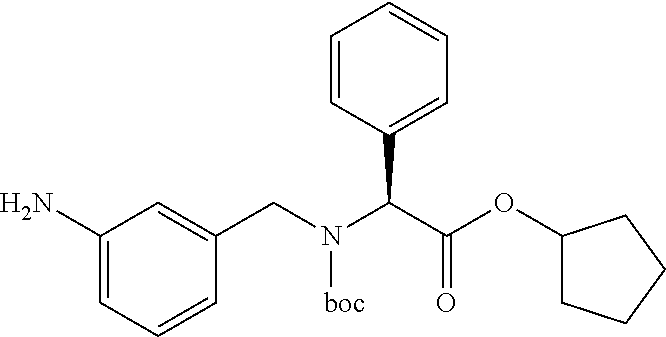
C1=C(N)C=C(CN(C(C(OC2CCCC2)=O)C2=CC=CC=C2)[boc])C=C1
